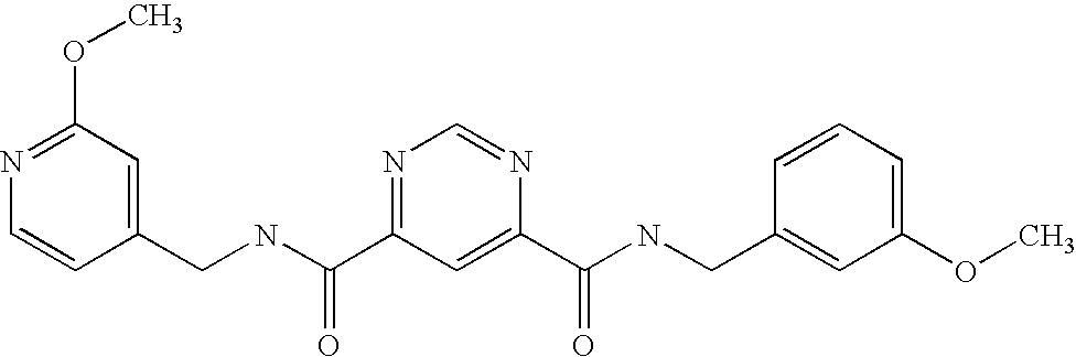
N1=C(OC)C=C(CNC(=O)C2=NC=NC(C(=O)NCC3=CC(OC)=CC=C3)=C2)C=C1
